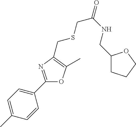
C1=C(C)C=CC(C2=NC(CSCC(=O)NCC3CCCO3)=C(C)O2)=C1
